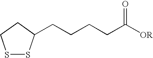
S1SC(CCCCC([OR])=O)CC1
